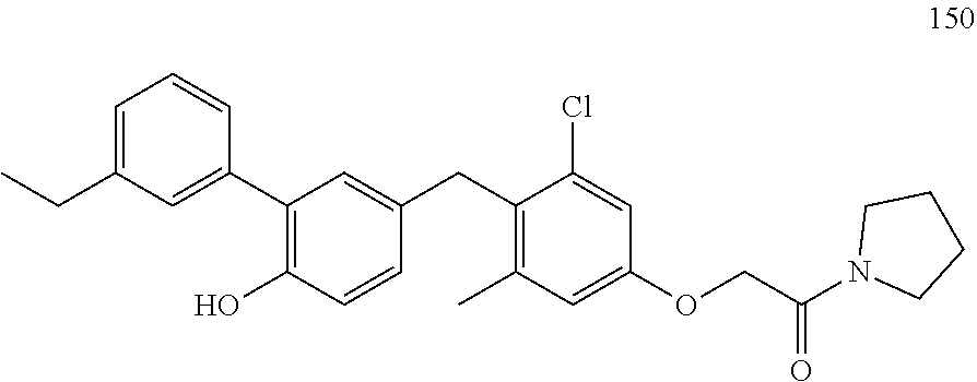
C1(C2=CC(CC)=CC=C2)=C(O)C=CC(CC2=C(C)C=C(OCC(N3CCCC3)=O)C=C2Cl)=C1
